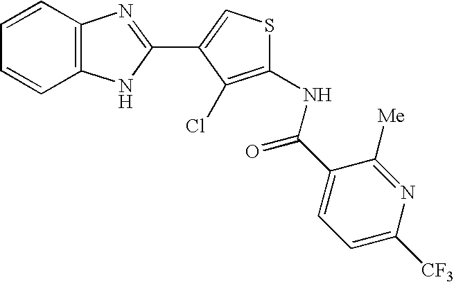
C1=CC2=C(C=C1)NC(C1=CSC(NC(C3=CC=C([CF3])N=C3[Me])=O)=C1Cl)=N2
